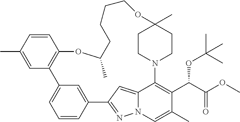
C12=CC(=CC=C1)C1=C(C=CC(C)=C1)OC(C)CCCCOC1(C)CCN(C3=C(C(C(=O)OC)OC(C)(C)C)C(C)=CN4N=C2C=C43)CC1
